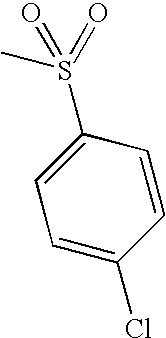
CS(C1=CC=C(Cl)C=C1)(=O)=O
